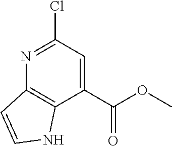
C12=C(C(C(OC)=O)=CC(Cl)=N1)NC=C2
